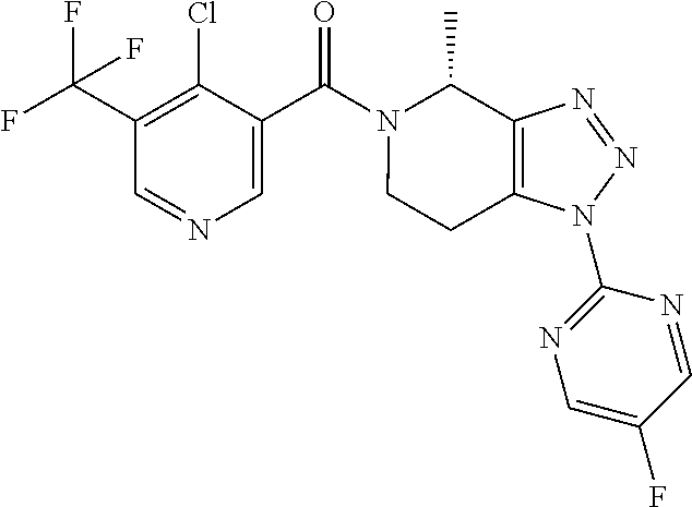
C1(C(F)(F)F)=C(Cl)C(C(N2C(C)C3=C(N(C4=NC=C(F)C=N4)N=N3)CC2)=O)=CN=C1
